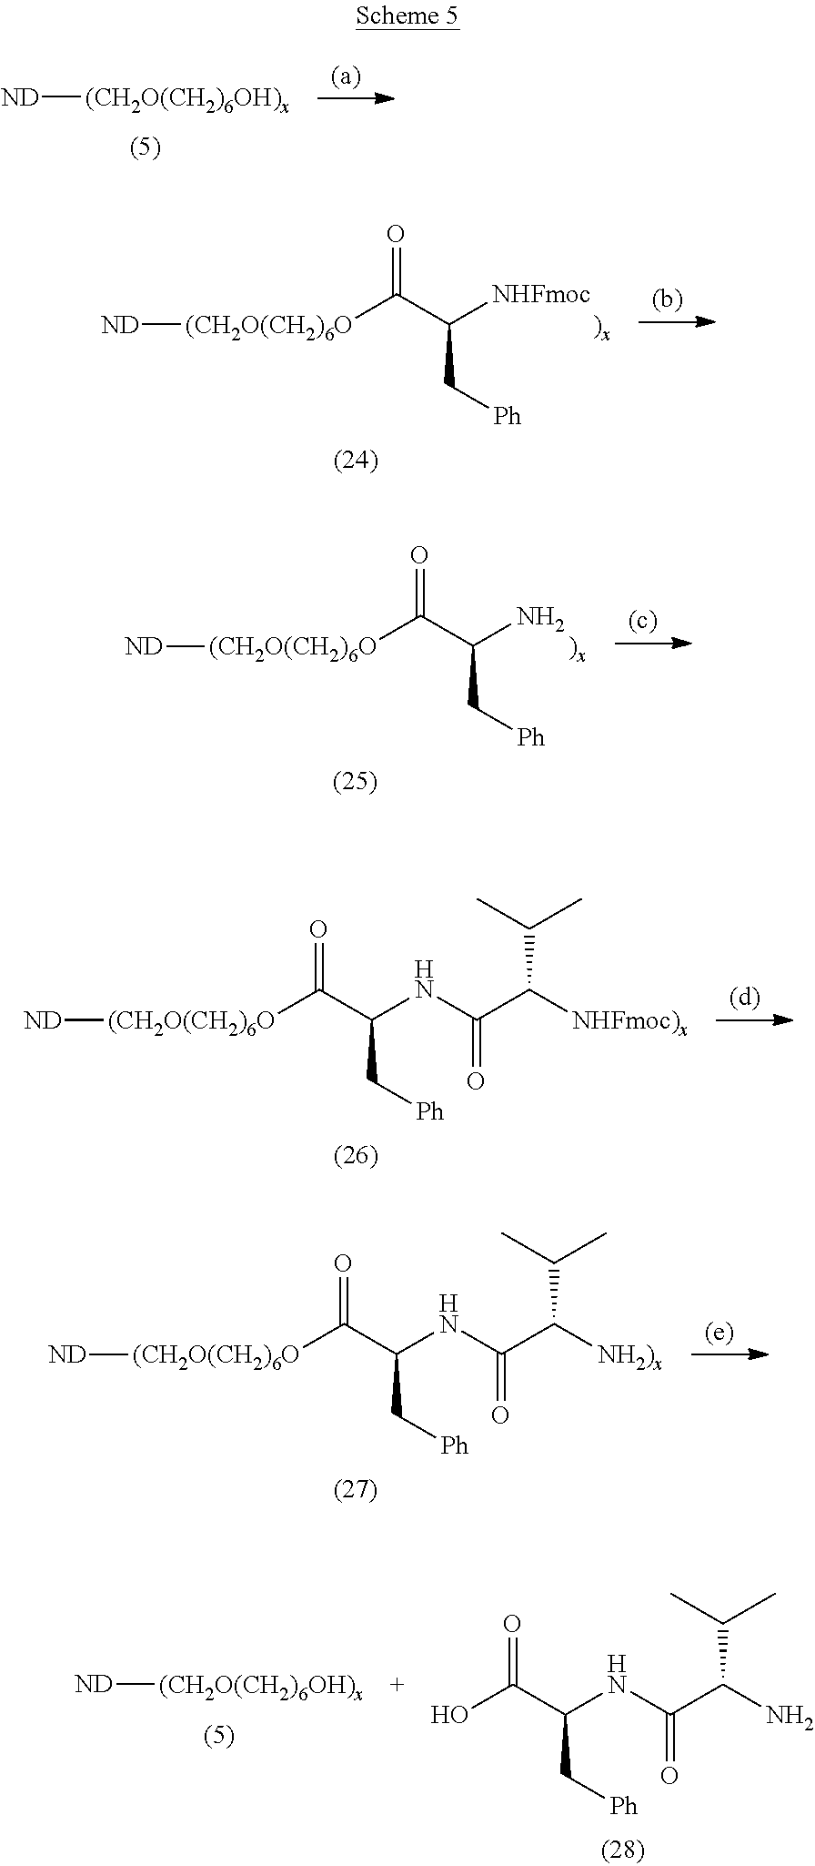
[ND][(CH2O(CH2)6OH)x].O=C([(CH2O(CH2)6O][ND])C(C[Ph])[NHFmoc].O=C([(CH2O(CH2)6O][ND])C(C[Ph])N.O=C([(CH2O(CH2)6O][ND])C(C[Ph])NC(=O)C(C(C)C)[NHFmoc)x].O=C([(CH2O(CH2)6O][ND])C(C[Ph])NC(=O)C(C(C)C)[NH2)x].[ND][(CH2O(CH2)6OH)x].O=C(O)C(C[Ph])NC(=O)C(C(C)C)N
